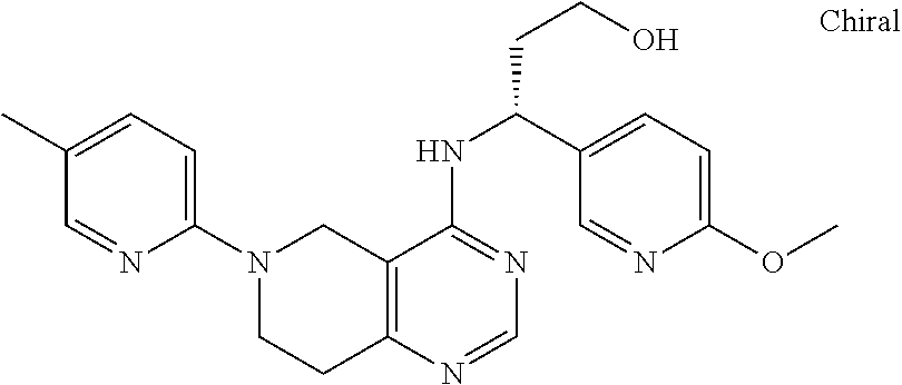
C1=C(C)C=NC(N2CCC3=C(C2)C(NC(CCO)C2=CC=C(OC)N=C2)=NC=N3)=C1
